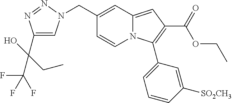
C1(CN2C=C(C(C(F)(F)F)(CC)O)N=N2)=CC2=CC(C(OCC)=O)=C(C3=CC=CC([SO2CH3])=C3)N2C=C1
